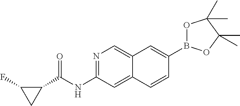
N1=C(NC(C2C(F)C2)=O)C=C2C(=C1)C=C(B1OC(C)(C)C(C)(C)O1)C=C2
